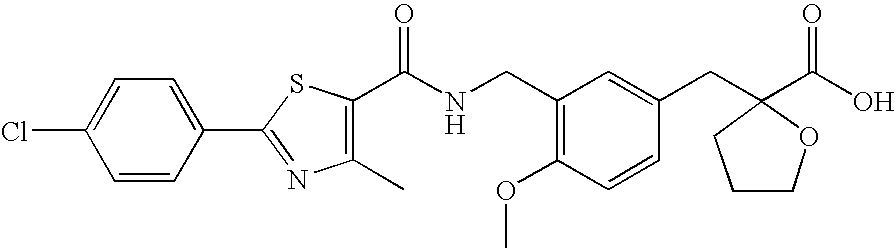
C1=CC(C2=NC(C)=C(C(NCC3=C(OC)C=CC(CC4(C(O)=O)OCCC4)=C3)=O)S2)=CC=C1Cl
